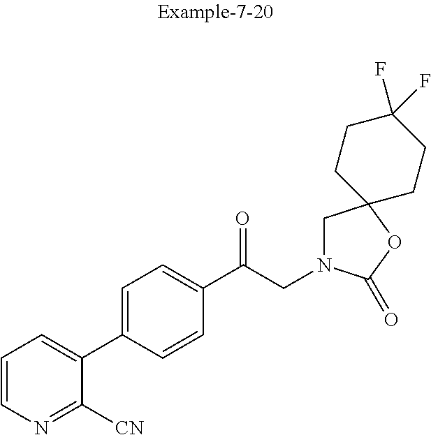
C1=CN=C([CN])C(C2=CC=C(C(CN3CC4(OC3=O)CCC(F)(F)CC4)=O)C=C2)=C1
